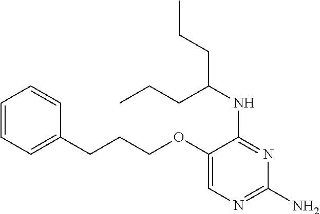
C1(OCCCC2=CC=CC=C2)=CN=C(N)N=C1NC(CCC)CCC
